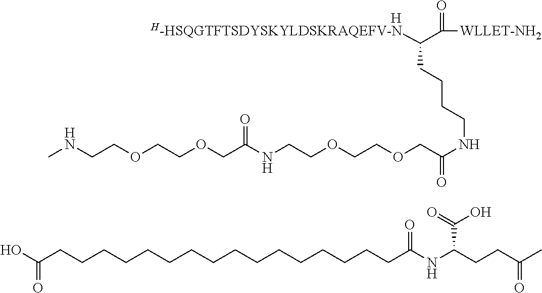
O(CC(NCCOCCOCC(NCCCCC(C(=O)[WLLET-NH2])[H-HSQGTFTSDYSKYLDSKRAQEFV-N])=O)=O)CCOCCNC.[H].OC(CCCCCCCCCCCCCCCCC(NC(CCC(C)=O)C(O)=O)=O)=O
